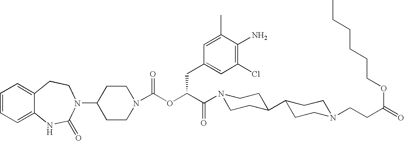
C1=CC=C2C(=C1)CCN(C1CCN(C(OC(C(N3CCC(C4CCN(CCC(=O)OCCCCCC)CC4)CC3)=O)CC3=CC(Cl)=C(N)C(C)=C3)=O)CC1)C(=O)N2
